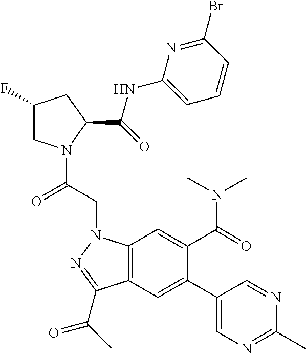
BrC1=NC(NC(C2CC(F)CN2C(CN2C3=C(C(C(C)=O)=N2)C=C(C2=CN=C(C)N=C2)C(C(=O)N(C)C)=C3)=O)=O)=CC=C1
